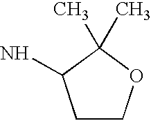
C1COC(C)(C)C1N
